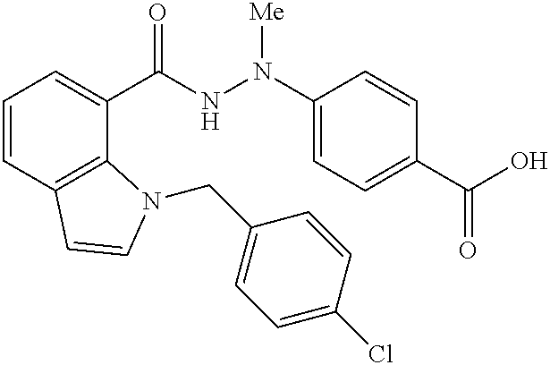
C1=CC2=C(C(C(=O)NN(C3=CC=C(C(=O)O)C=C3)[Me])=C1)N(CC1=CC=C(Cl)C=C1)C=C2
